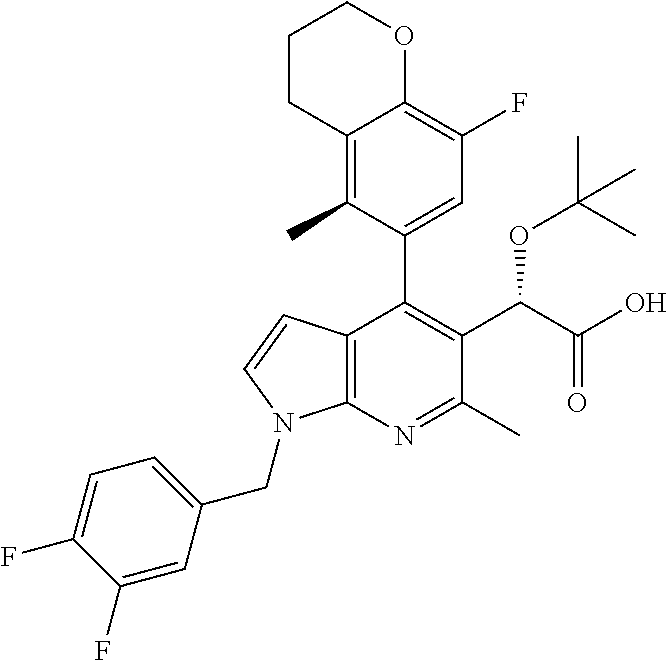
C12=C(N=C(C)C(C(C(O)=O)OC(C)(C)C)=C1C1=CC(F)=C3C(=C1C)CCCO3)N(CC1=CC=C(F)C(F)=C1)C=C2
